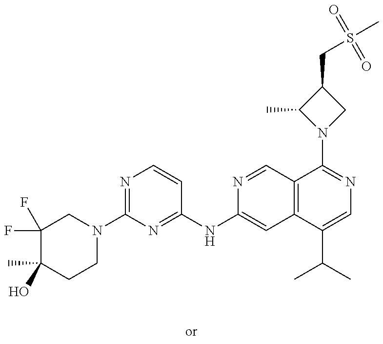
C1(F)(F)C(C)(O)CCN(C2=NC=CC(NC3=CC4=C(C=N3)C(N3CC(CS(C)(=O)=O)C3C)=NC=C4C(C)C)=N2)C1
